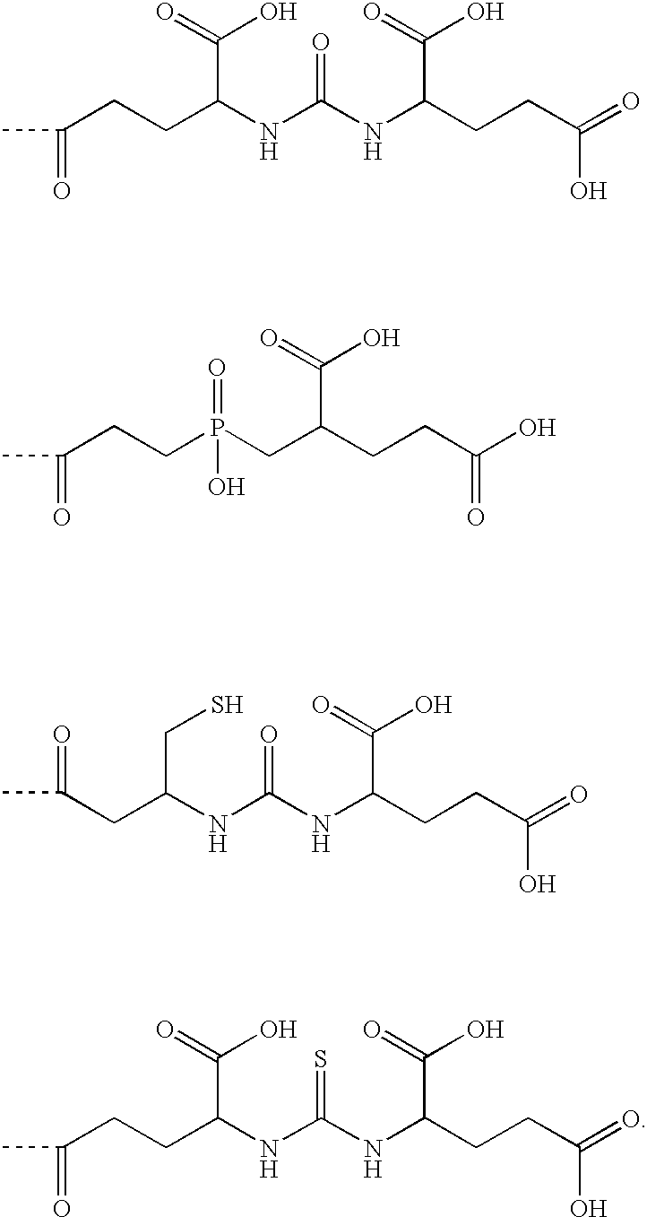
C(CCC(NC(NC(C(O)=O)CCC(=O)O)=O)C(=O)O)(C)=O.C(CCP(CC(CCC(O)=O)C(O)=O)(=O)O)(C)=O.C(CC(NC(NC(C(O)=O)CCC(=O)O)=O)CS)(=O)C.C(CCC(NC(NC(C(O)=O)CCC(=O)O)=S)C(=O)O)(C)=O
